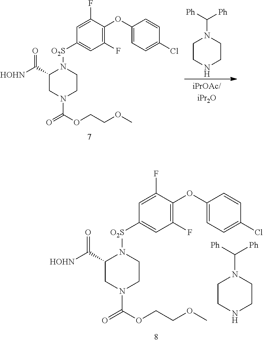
C1(C([HOHN])=O)CN(C(=O)OCCOC)CCN1[O2S]C1=CC(F)=C(OC2=CC=C(Cl)C=C2)C(F)=C1.C1CNCCN1C([Ph])[Ph].C1CNCCN1C([Ph])[Ph].C1(C([HOHN])=O)CN(C(=O)OCCOC)CCN1[O2S]C1=CC(F)=C(OC2=CC=C(Cl)C=C2)C(F)=C1
